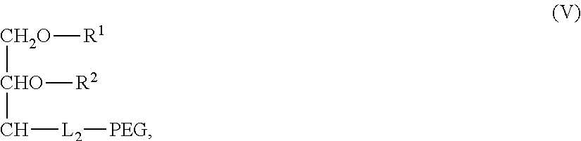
[CH2O]([CHO]([R2])C[L2][PEG])[R1]
